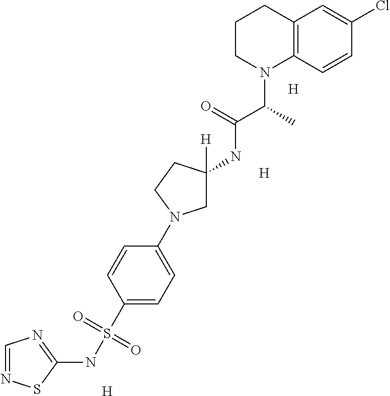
C12=C(C=CC(Cl)=C1)N(C(C(NC1([H])CN(C3=CC=C(S(NC4=NC=NS4)(=O)=O)C=C3)CC1)=O)C)CCC2.[H].[H].[H]
